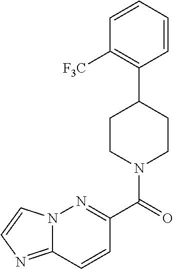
C1([F3C])=C(C2CCN(C(=O)C3=NN4C(=NC=C4)C=C3)CC2)C=CC=C1
